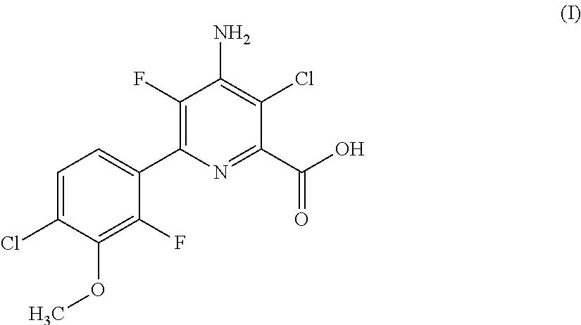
C1=C(Cl)C(OC)=C(F)C(C2=C(F)C(N)=C(Cl)C(C(O)=O)=N2)=C1
